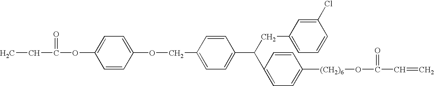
C1(OCC2=CC=C(C(C3=CC=C([(CH2)6]OC(C=C)=O)C=C3)CC3=CC=CC(Cl)=C3)C=C2)=CC=C(OC(CC)=O)C=C1
